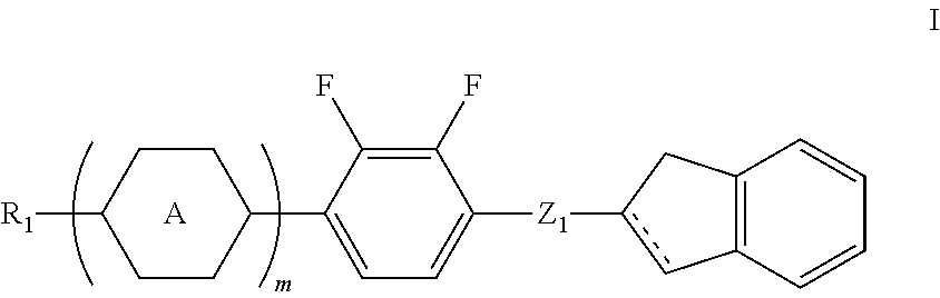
C1CC([R1])CCC1C1=CC=C([Z1]c2cC3=C(C2)C=CC=C3)C(F)=C1F.[A]
